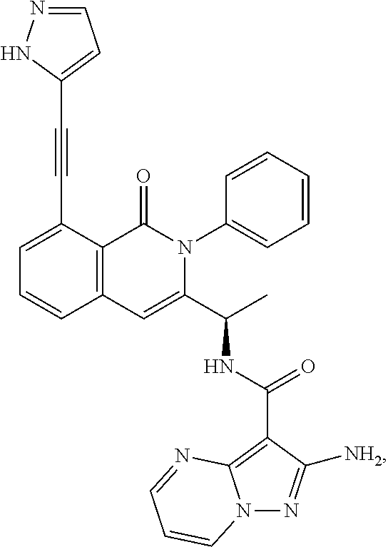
C1=C(C#CC2=CC=NN2)C2=C(C=C1)C=C(C(C)NC(C1=C3N(N=C1[NH2])C=CC=N3)=O)N(C1=CC=CC=C1)C2=O
